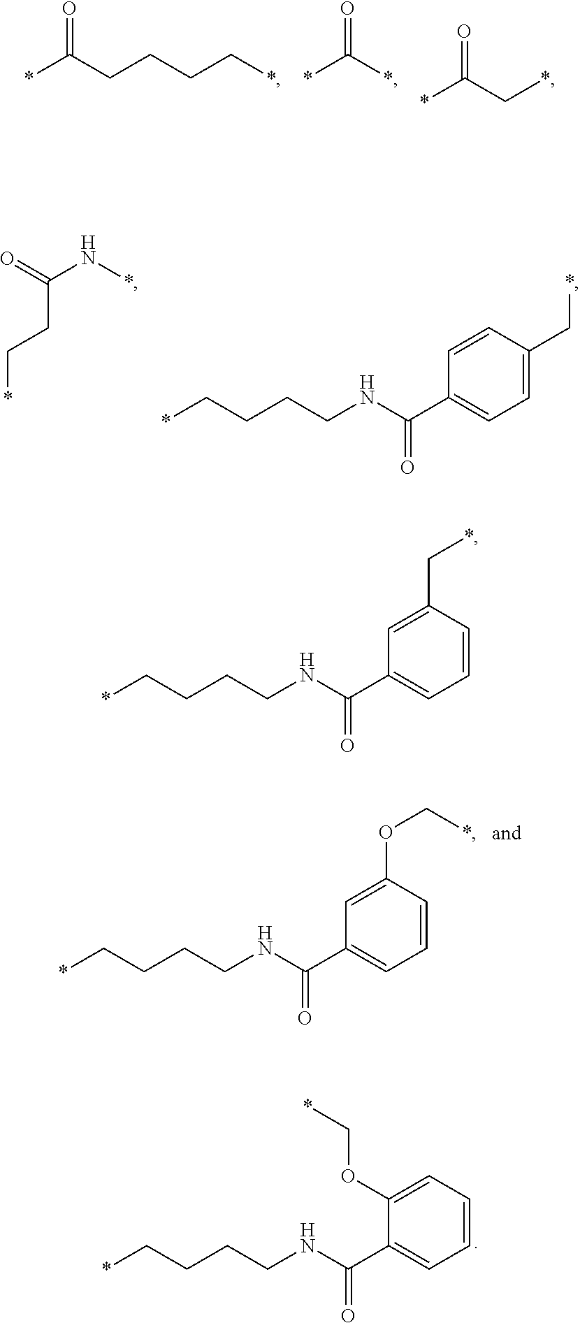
*CCCCNC(C1=CC=CC(OC*)=C1)=O.*CCCCNC(C1=CC=CC=C1OC*)=O.C(CC*)(N*)=O.*CCCCNC(C1=CC=C(C*)C=C1)=O.*C(CCCC*)=O.*C(*)=O.*C(C*)=O.*CCCCNC(C1=CC=CC(C*)=C1)=O
